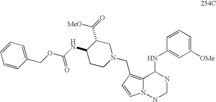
C1([OMe])=CC=CC(NC2C3=C(CN4CC(C(=O)[MeO])C(NC(OCC5=CC=CC=C5)=O)CC4)C=CN3NCN2)=C1
